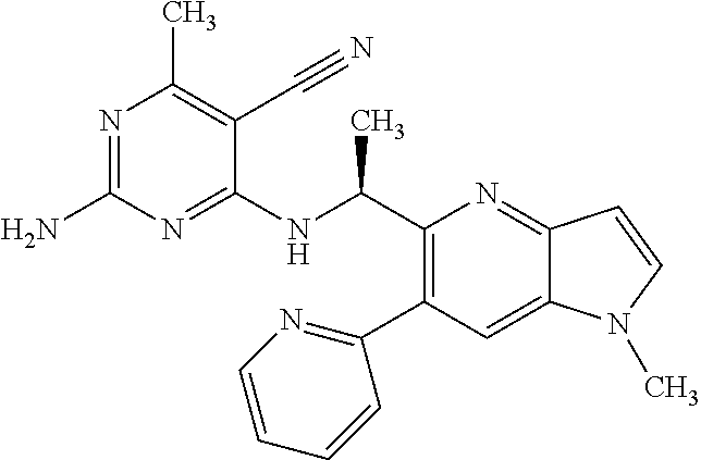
N1=C(N)N=C(NC(C2=C(C3=NC=CC=C3)C=C3C(=N2)C=CN3C)C)C(C#N)=C1C
